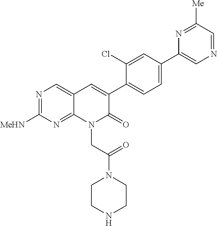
N1=C([MeHN])N=C2C(=C1)C=C(C1=CC=C(C3=CN=CC([Me])=N3)C=C1Cl)C(=O)N2CC(N1CCNCC1)=O
